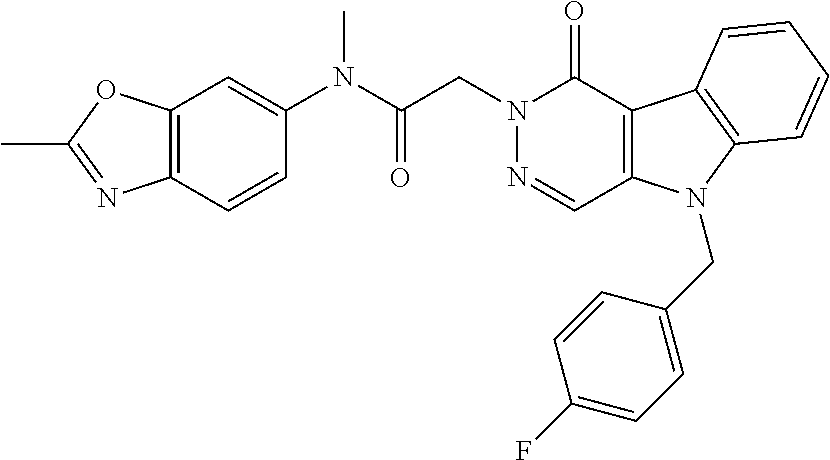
C12=C(C=CC(N(C(CN3N=CC4=C(C3=O)C3=C(N4CC4=CC=C(F)C=C4)C=CC=C3)=O)C)=C1)N=C(C)O2
